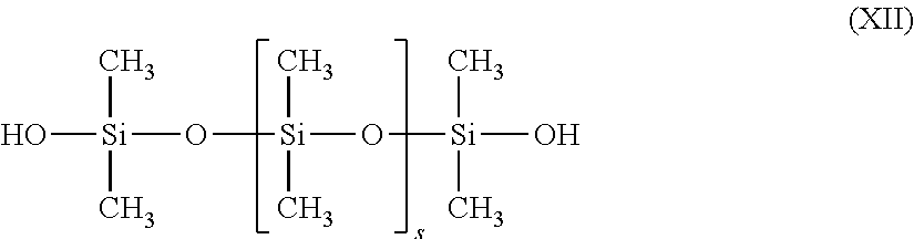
[Si](O[Si](O)(C)C)(C)(C)O[Si](C)(C)O
